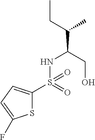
S1C(S(NC(C(CC)C)CO)(=O)=O)=CC=C1F
